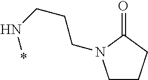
C1CCC(=O)N1CCCN*
